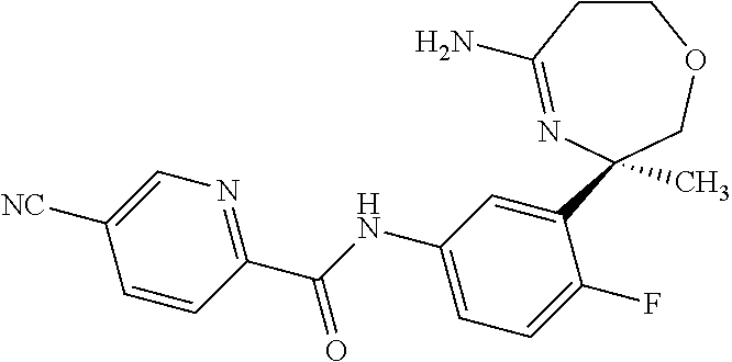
C1CC(N)=NC(C2=CC(NC(C3=NC=C([NC])C=C3)=O)=CC=C2F)(C)CO1
